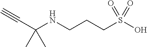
C(NCCCS(O)(=O)=O)(C#C)(C)C
